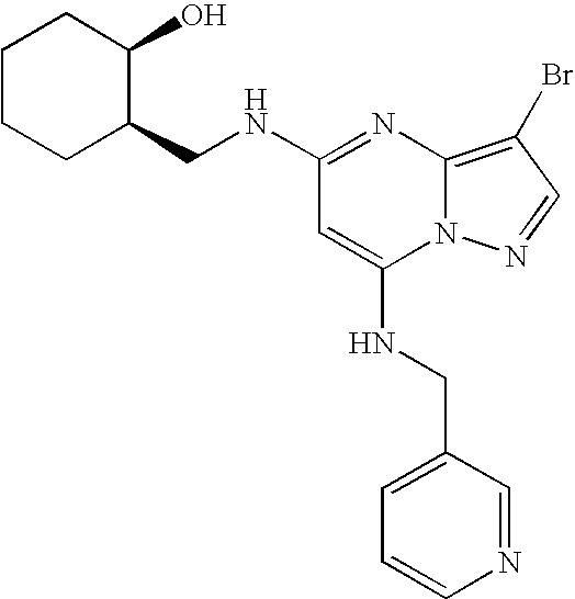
C1=CN=CC(CNC2=CC(NCC3C(O)CCCC3)=NC3=C(Br)C=NN23)=C1
